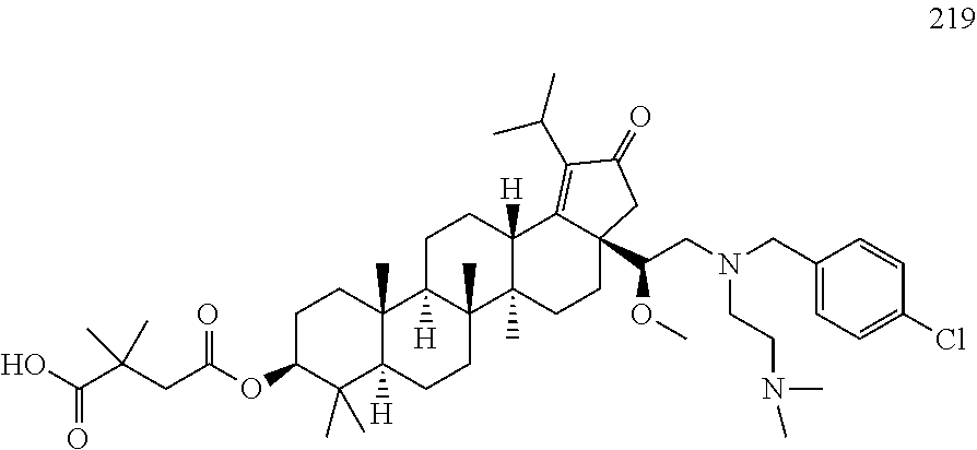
OC(C(CC(OC1C(C)(C)C2([H])C(C)(CC1)C1([H])C(C)(CC2)C2(C)C([H])(CC1)C1=C(C(C)C)C(=O)CC1(C(CN(CC1=CC=C(Cl)C=C1)CCN(C)C)OC)CC2)=O)(C)C)=O
